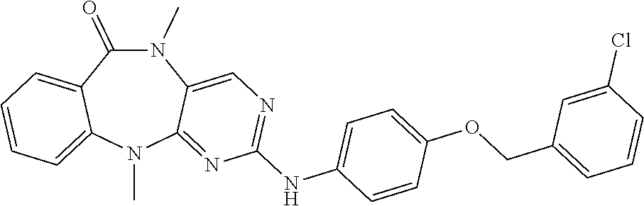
N1(C)C(=O)C2=CC=CC=C2N(C)C2=NC(NC3=CC=C(OCC4=CC=CC(Cl)=C4)C=C3)=NC=C12
